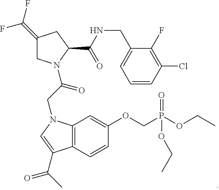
C12=C(C=CC(OCP(OCC)(=O)OCC)=C1)C(C(C)=O)=CN2CC(=O)N1CC(=C(F)F)CC1C(NCC1=CC=CC(Cl)=C1F)=O
